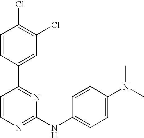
C1=CC(C2=NC(NC3=CC=C(N(C)C)C=C3)=NC=C2)=CC(Cl)=C1Cl
